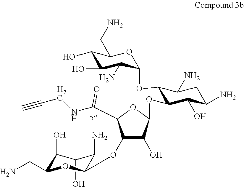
C1(O)C(O)C(CN)OC(OC2C(O)C(OC3C(OC4OC(CN)C(O)C(O)C4N)C(N)CC(N)C3O)OC2C(NCC#C)=O)C1N
